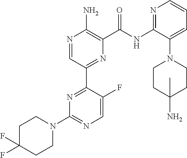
N1=CC(C2=NC(N3CCC(F)(F)CC3)=NC=C2F)=NC(C(NC2=NC=CC=C2N2CCC(N)(C)CC2)=O)=C1N
